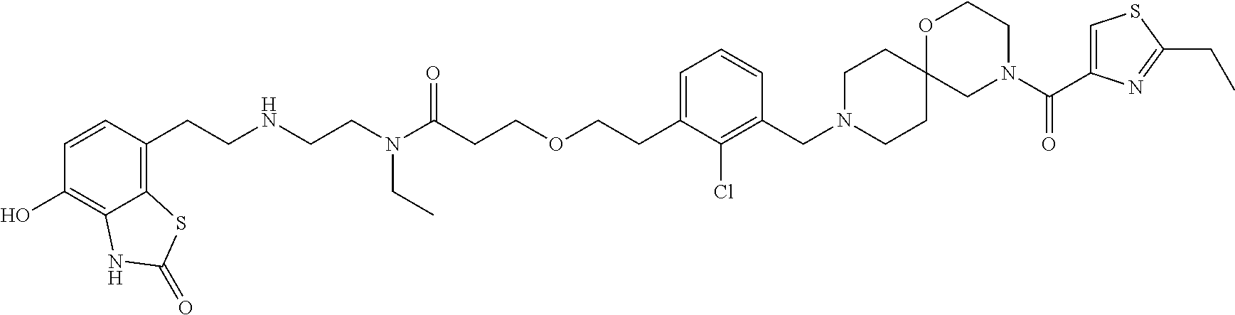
C1=CC(CCNCCN(C(CCOCCC2=CC=CC(CN3CCC4(CC3)CN(C(C3=CSC(CC)=N3)=O)CCO4)=C2Cl)=O)CC)=C2C(=C1O)NC(=O)S2
